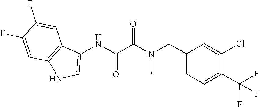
C1=C(Cl)C(C(F)(F)F)=CC=C1CN(C)C(C(NC1=CNC2=C1C=C(F)C(F)=C2)=O)=O
